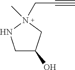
C1(O)CNN(CC#C)(C)C1
